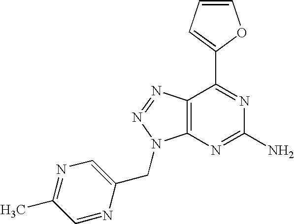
C1=CC=C(C2=NC(N)=NC3=C2N=NN3CC2=CN=C(C)C=N2)O1
